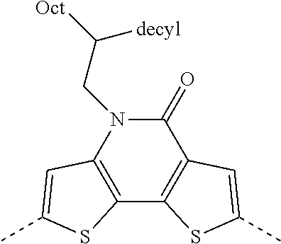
C12=C(N(CC([decyl])[Oct])C(=O)C3=C1SC(C)=C3)C=C(C)S2
